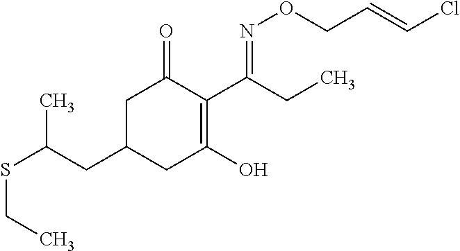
C1C(CC(SCC)C)CC(O)=C(C(CC)=NOCC=CCl)C1=O
